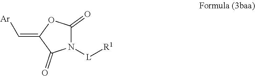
N1([L][R1])C(=O)OC(=C[Ar])C1=O
